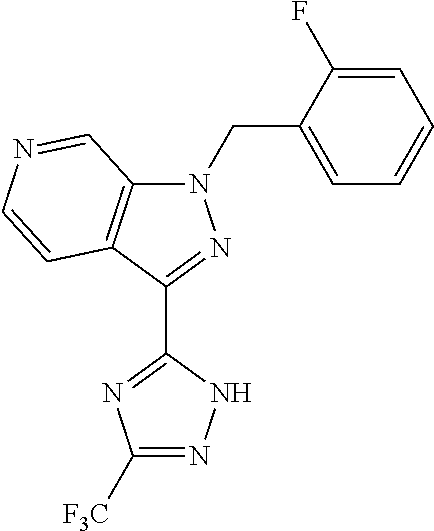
N1(CC2=CC=CC=C2F)C2=C(C(C3=NC([F3C])=NN3)=N1)C=CN=C2
